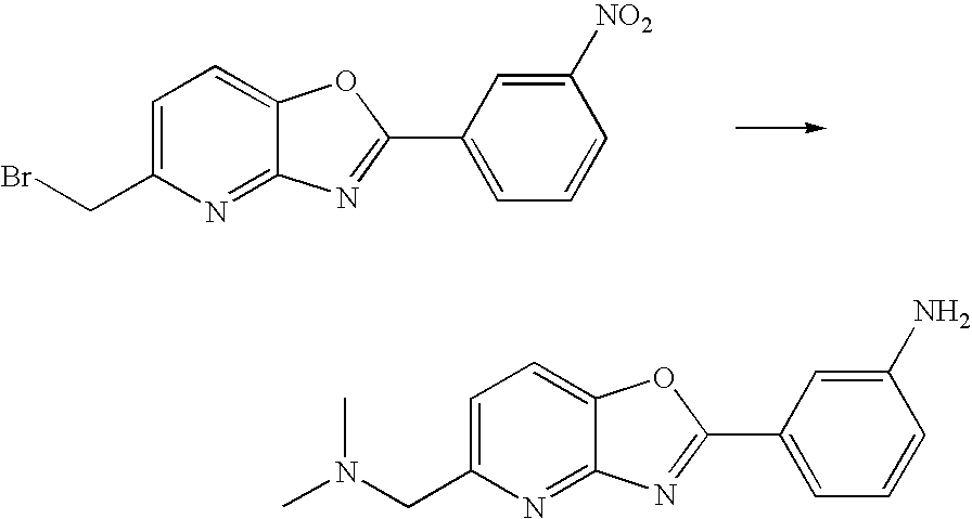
BrCC1=CC=C2C(=N1)N=C(C1=CC=CC([NO2])=C1)O2.N(CC1=CC=C2C(=N1)N=C(C1=CC=CC(N)=C1)O2)(C)C
